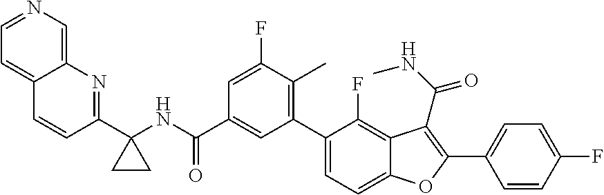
C1(C2(NC(C3=CC(C4=CC=C5C(=C4F)C(C(NC)=O)=C(C4=CC=C(F)C=C4)O5)=C(C)C(F)=C3)=O)CC2)=NC2=CN=CC=C2C=C1
